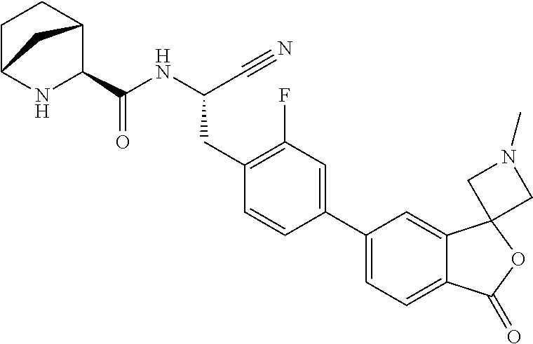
N(C(C#N)CC1=C(F)C=C(C2=CC=C3C(=C2)C2(OC3=O)CN(C)C2)C=C1)C(=O)C1C2CCC(N1)C2
